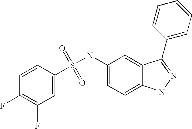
S(=O)(=O)(NC1=CC=C2C(=C1)C(C1=CC=CC=C1)=NN2)C1=CC(F)=C(F)C=C1
